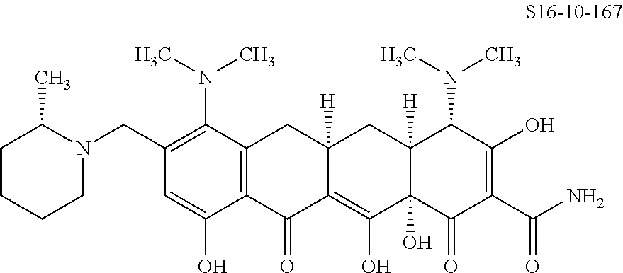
C1(CN2CCCCC2C)=C(N(C)C)C2=C(C(O)=C1)C(=O)C1=C(O)C3(O)C([H])(CC1([H])C2)C(N(C)C)C(O)=C(C(N)=O)C3=O
